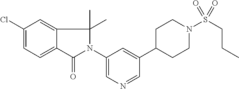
C1(N2C(=O)C3=CC=C(Cl)C=C3C2(C)C)=CN=CC(C2CCN(S(CCC)(=O)=O)CC2)=C1
